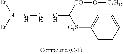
N(C=CC=C([O2S]C1=CC=CC=C1)[CO]O[C8H17])([Et])[Et]
